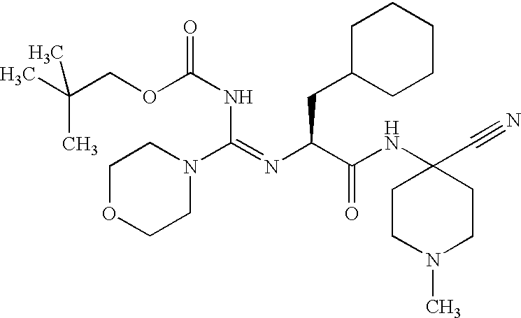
C1OCCN(C(NC(OCC(C)(C)C)=O)=NC(CC2CCCCC2)C(NC2(C#N)CCN(C)CC2)=O)C1
